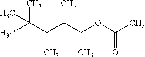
CC(C)(C(C(C(OC(C)=O)C)C)C)C
